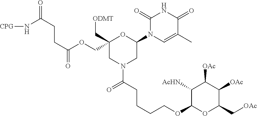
C1(COC(CCC(N[CPG])=O)=O)(C[ODMT])CN(C(CCCCOC2OC(C[OAc])C([OAc])C([OAc])C2[AcHN])=O)CC(N2C=C(C)C(=O)NC2=O)O1
